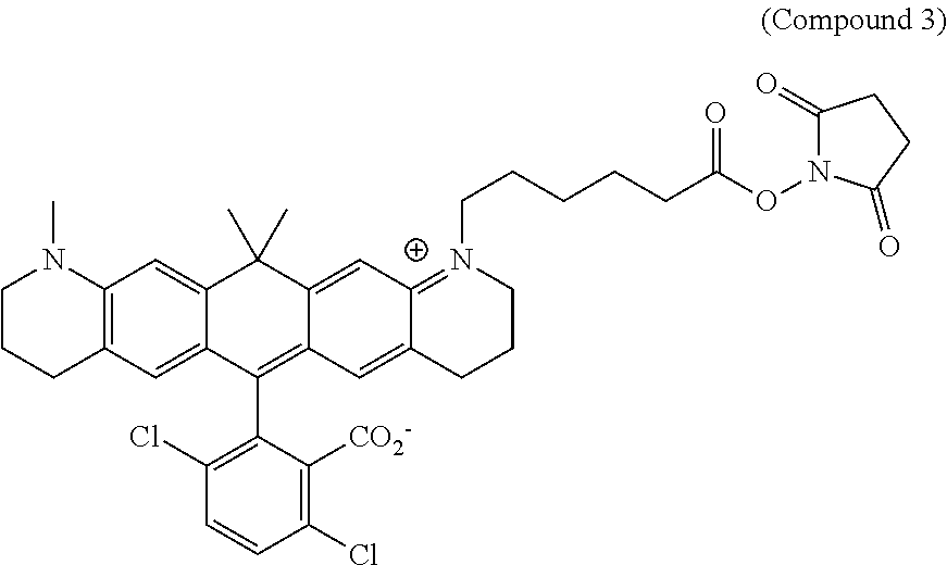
C1CCC2=C(N1C)C=C1C(=C2)C(C2=C(Cl)C=CC(Cl)=C2[CO2-])=C2C(=CC3=[N+](CCCCCC(ON4C(=O)CCC4=O)=O)CCCC3=C2)C1(C)C
